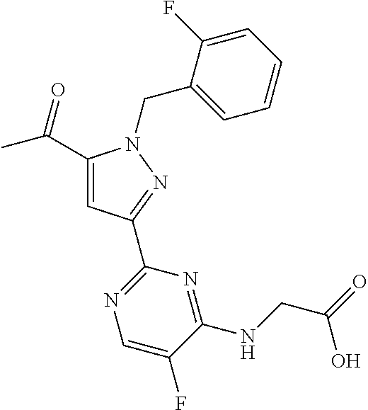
C1(C(=O)C)=CC(C2=NC=C(F)C(NCC(=O)O)=N2)=NN1CC1=CC=CC=C1F
